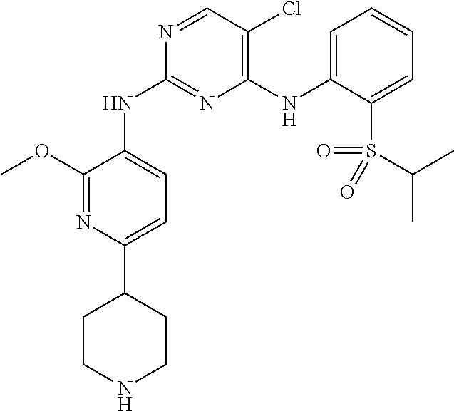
COC1=NC(C2CCNCC2)=CC=C1NC1=NC(NC2=CC=CC=C2S(C(C)C)(=O)=O)=C(Cl)C=N1
